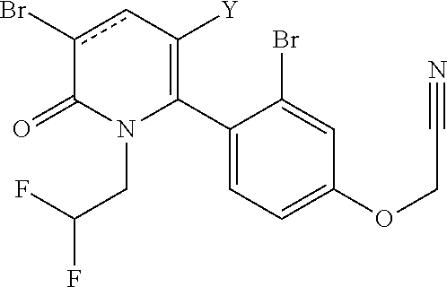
C1(C2=C([Y])cc(Br)C(=O)N2CC(F)F)=CC=C(OCC#N)C=C1Br
